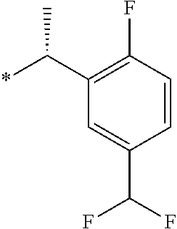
C1=CC(C(F)F)=CC(C(*)C)=C1F
